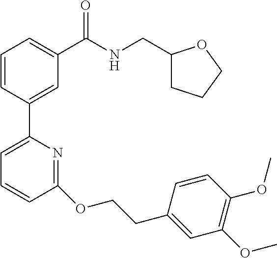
C1=CC(C2=CC=CC(OCCC3=CC(OC)=C(OC)C=C3)=N2)=CC(C(NCC2CCCO2)=O)=C1
